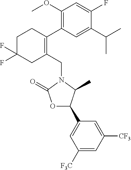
C1(CN2C(=O)OC(C3=CC([F3C])=CC([CF3])=C3)C2C)=C(C2=C(OC)C=C(F)C(C(C)C)=C2)CCC(F)(F)C1
